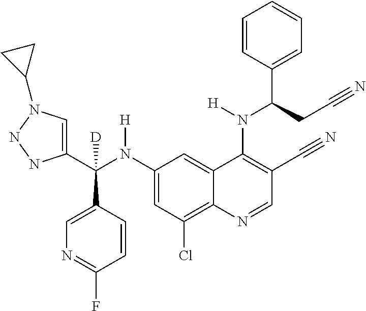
C1(N(C(C2=CN(C3CC3)NN2)(C2=CN=C(F)C=C2)[D])[H])=CC(Cl)=C2C(=C1)C(N(C(C1=CC=CC=C1)CC#N)[H])=C(C#N)C=N2
